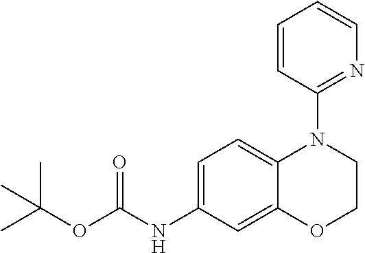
C1=C(NC(OC(C)(C)C)=O)C=C2C(=C1)N(C1=NC=CC=C1)CCO2
